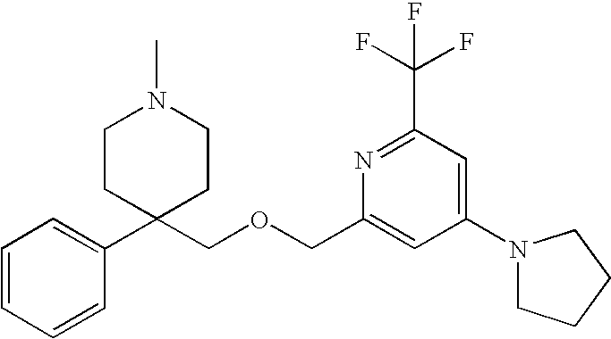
C1=CC=CC(C2(COCC3=CC(N4CCCC4)=CC(C(F)(F)F)=N3)CCN(C)CC2)=C1
